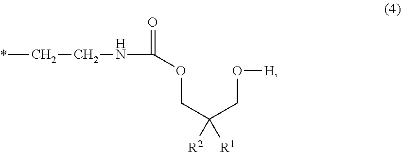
*CCNC(OCC(CO[H])([R2])[R1])=O
